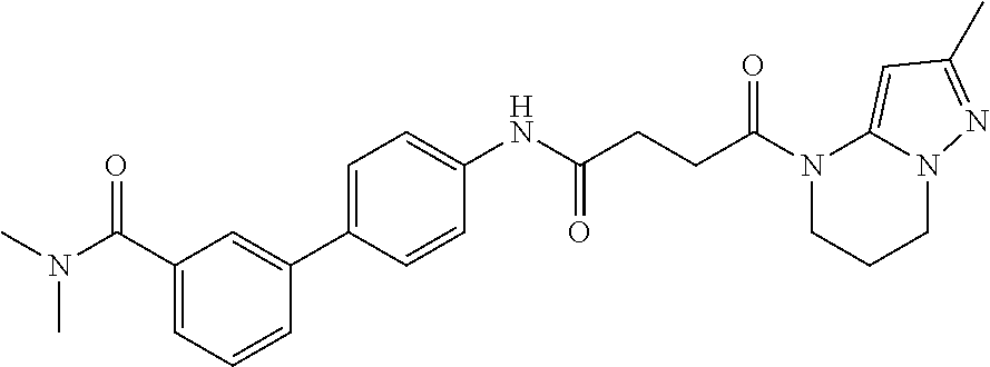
N1(C(CCC(NC2=CC=C(C3=CC(C(N(C)C)=O)=CC=C3)C=C2)=O)=O)CCCN2C1=CC(C)=N2
